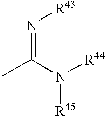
N(=C(N([R44])[R45])C)[R43]
